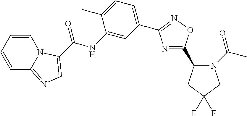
C1=CC=CC2=NC=C(C(NC3=CC(C4=NOC(C5N(C(C)=O)CC(F)(F)C5)=N4)=CC=C3C)=O)N12
